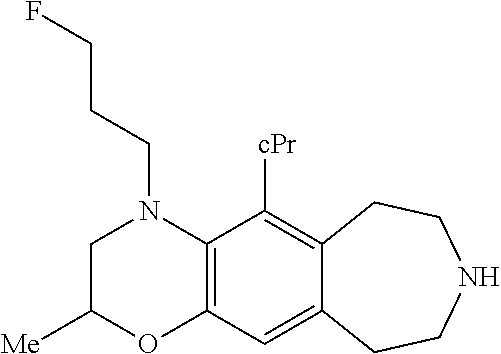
C1C([Me])OC2=C(N1CCCF)C([cPr])=C1C(=C2)CCNCC1
